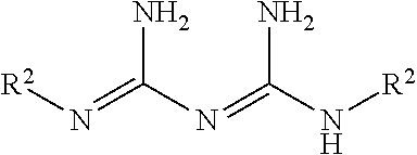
[R2]N=C(N=C(N[R2])N)N
